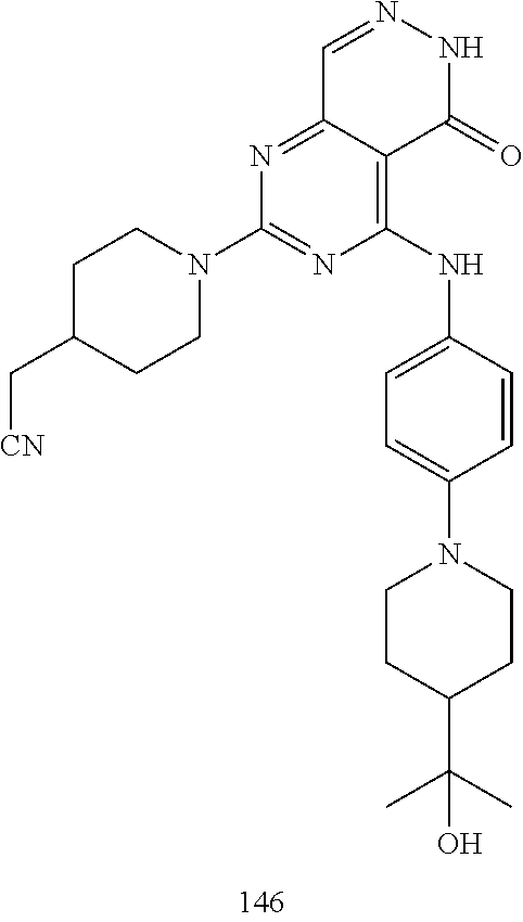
C1=NNC(=O)C2=C(NC3=CC=C(N4CCC(C(C)(C)O)CC4)C=C3)N=C(N3CCC(C[CN])CC3)N=C12
